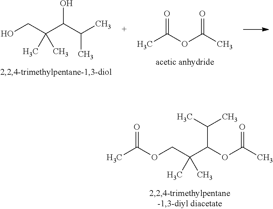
C(C(OC(C)=O)C(COC(C)=O)(C)C)(C)C.OC(C(C)C)C(CO)(C)C.O=C(OC(C)=O)C
